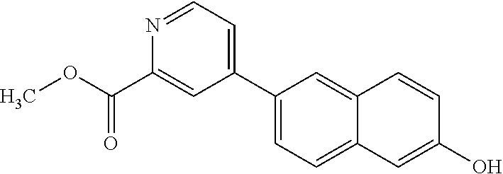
C1(C2=CC=C3C(=C2)C=CC(O)=C3)=CC=NC(C(OC)=O)=C1
